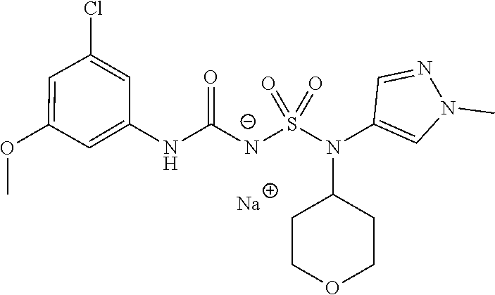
O=C([N-]S(N(C1CCOCC1)C1=CN(C)N=C1)(=O)=O)NC1=CC(OC)=CC(Cl)=C1.[Na]
